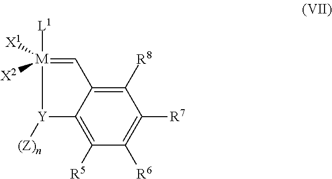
C1([R8])=C2C(=C([R5])C([R6])=C1[R7])[Y]([(Z)n])[M]([L1])([X2])([X1])=C2
